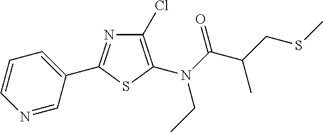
C1(Cl)=C(N(C(C(CSC)C)=O)CC)SC(C2=CC=CN=C2)=N1
